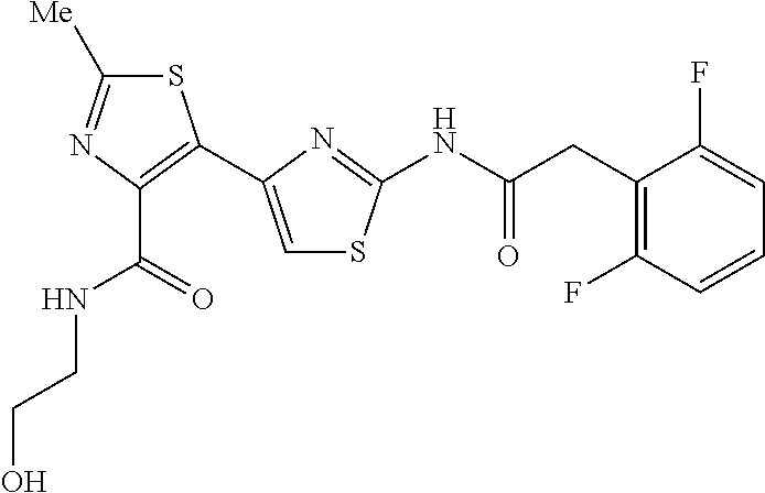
S1C([Me])=NC(C(=O)NCCO)=C1C1=CSC(NC(=O)CC2=C(F)C=CC=C2F)=N1
